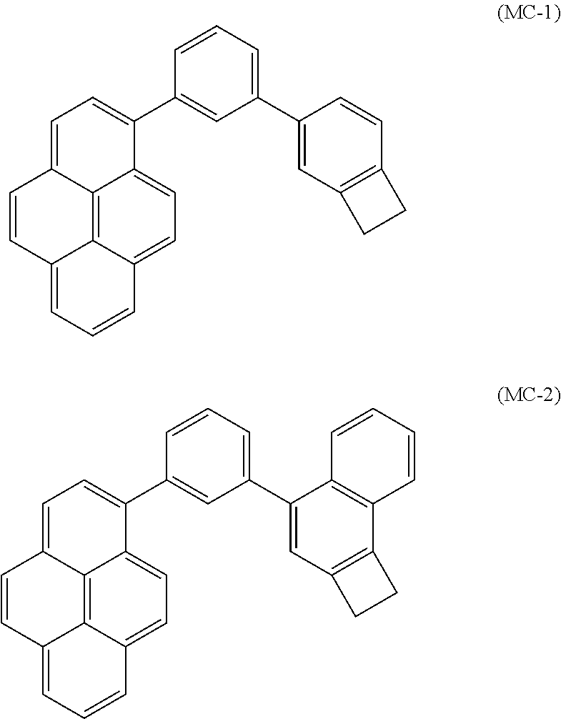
C12=C3C4=CC=C1C(C1=CC(C5=CC6=C(C=C5)CC6)=CC=C1)=CC=C2C=CC3=CC=C4.C12=C3C4=CC=C1C(C1=CC(C5=CC6=C(C7=C5C=CC=C7)CC6)=CC=C1)=CC=C2C=CC3=CC=C4
